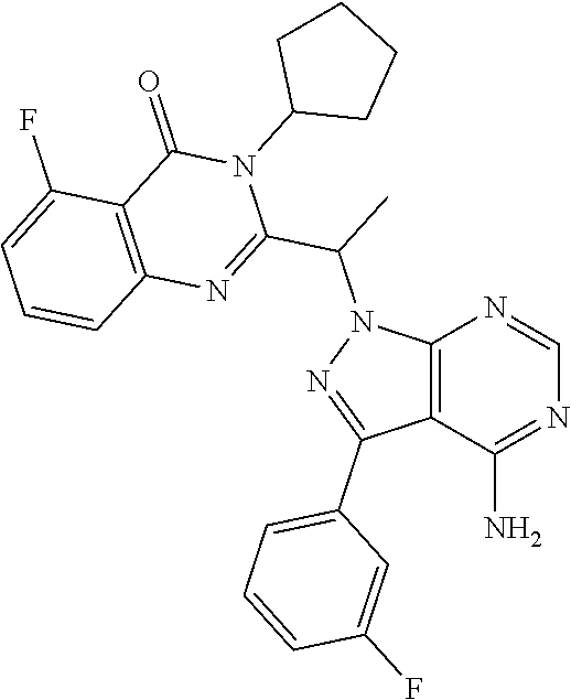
C12=C(C(N)=NC=N1)C(C1=CC=CC(F)=C1)=NN2C(C1=NC2=C(C(=O)N1C1CCCC1)C(F)=CC=C2)C
